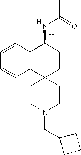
C12=C(C=CC=C1)C(NC(C)=O)CCC21CCN(CC2CCC2)CC1.[H].[H]
